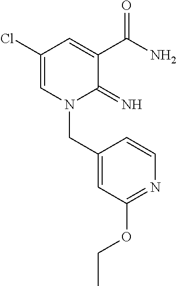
C1(Cl)=CN(CC2=CC(OCC)=NC=C2)C(=N)C(C(N)=O)=C1
